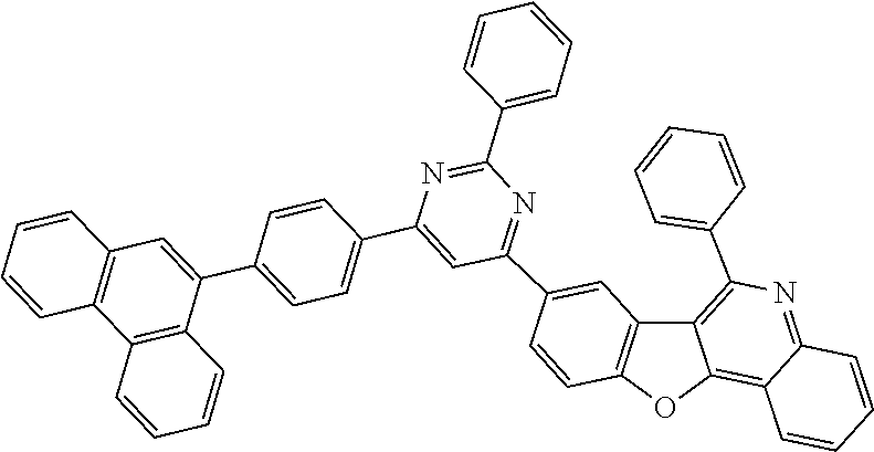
C1=CC=C(C2=NC(C3=CC=C(C4=CC5=C(C=CC=C5)C5=C4C=CC=C5)C=C3)=CC(C3=CC4=C(OC5=C6C(=NC(C7=CC=CC=C7)=C54)C=CC=C6)C=C3)=N2)C=C1
